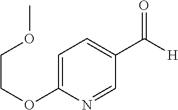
C1=C(OCCOC)N=CC(C([H])=O)=C1
